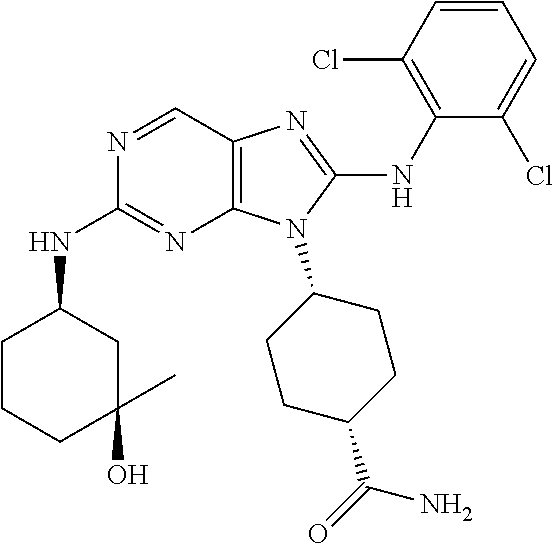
N1=CC2=C(N=C1NC1CCCC(O)(C)C1)N(C1CCC(C(=O)N)CC1)C(NC1=C(Cl)C=CC=C1Cl)=N2
